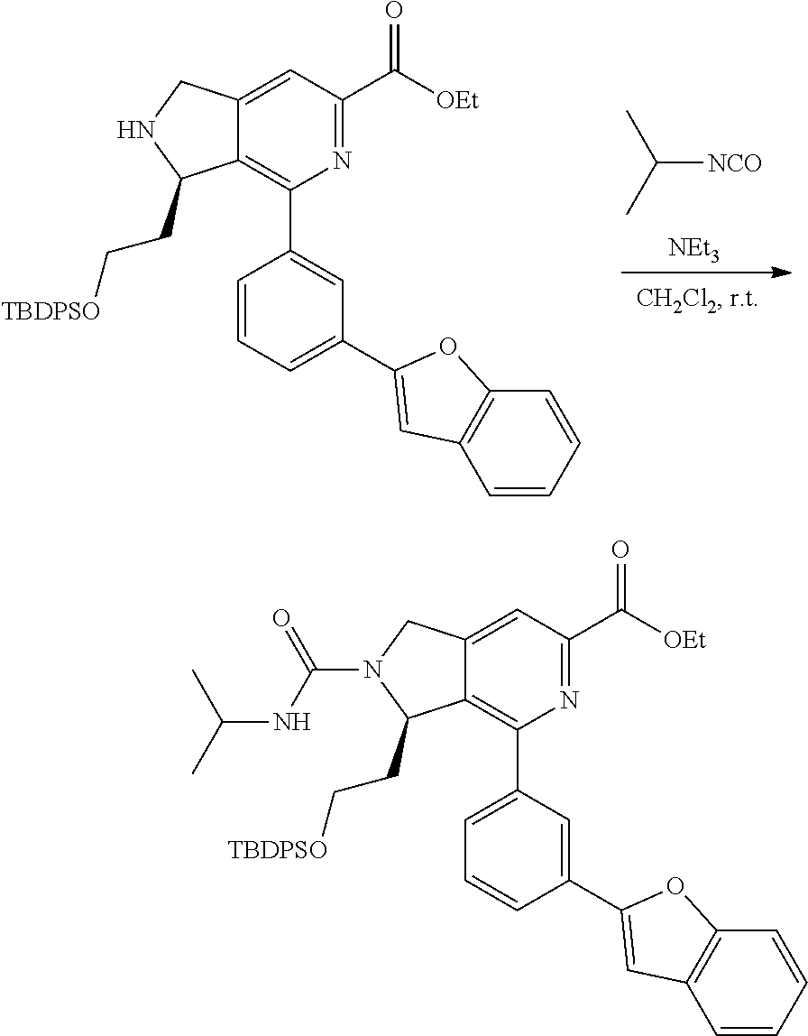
N1C(CC[TBDPSO])C2=C(C3=CC(C4=CC5=C(C=CC=C5)O4)=CC=C3)N=C(C([OEt])=O)C=C2C1.C([NCO])(C)C.[NEt3].N1(C(=O)NC(C)C)C(CC[TBDPSO])C2=C(C3=CC=CC(C4=CC5=C(C=CC=C5)O4)=C3)N=C(C([OEt])=O)C=C2C1
